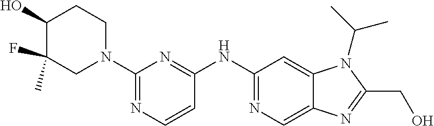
C1(O)C(F)(C)CN(C2=NC=CC(NC3=NC=C4C(=C3)N(C(C)C)C(CO)=N4)=N2)CC1
